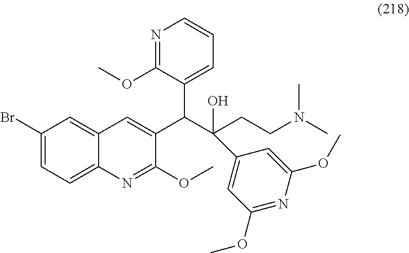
C1(Br)=CC=C2C(=C1)C=C(C(C(CCN(C)C)(O)C1=CC(OC)=NC(OC)=C1)C1=CC=CN=C1OC)C(OC)=N2
